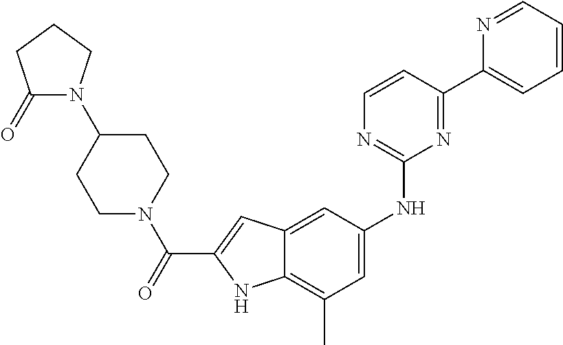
C1(=O)N(C2CCN(C(C3=CC4=CC(NC5=NC=CC(C6=CC=CC=N6)=N5)=CC(C)=C4N3)=O)CC2)CCC1
